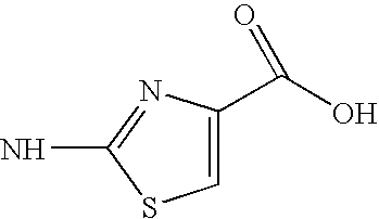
C1=C(C(O)=O)N=C(N)S1
